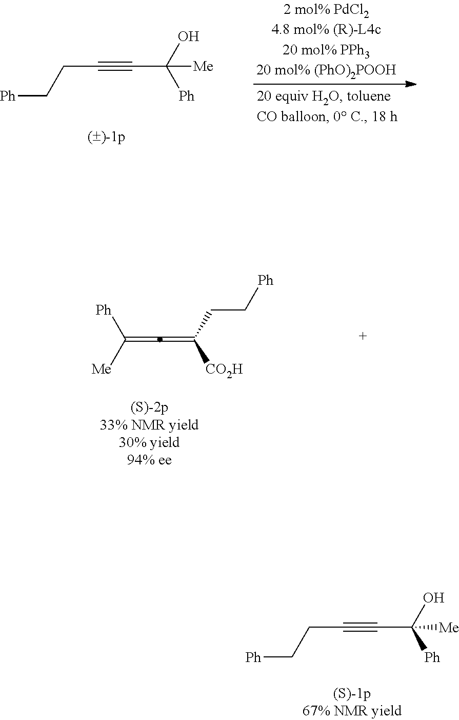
[Ph]C([Me])=C=C([CO2H])CC[Ph].[Ph]C(O)([Me])C#CCC[Ph].[Ph]C(O)([Me])C#CCC[Ph]
